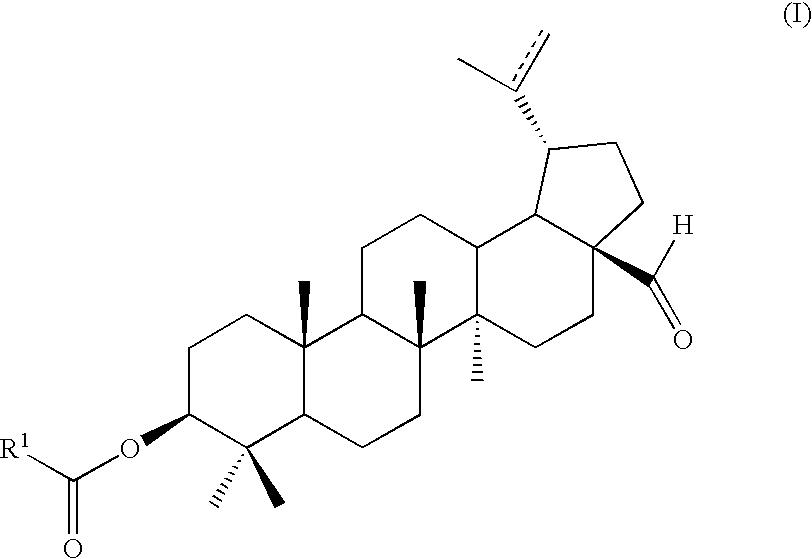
C1C(OC(=O)[R1])C(C)(C)C2C(C)(C1)C1C(C)(CC2)C2(C)C(CC1)C1C(C([H])=O)(CC2)CCC1c(c)C
